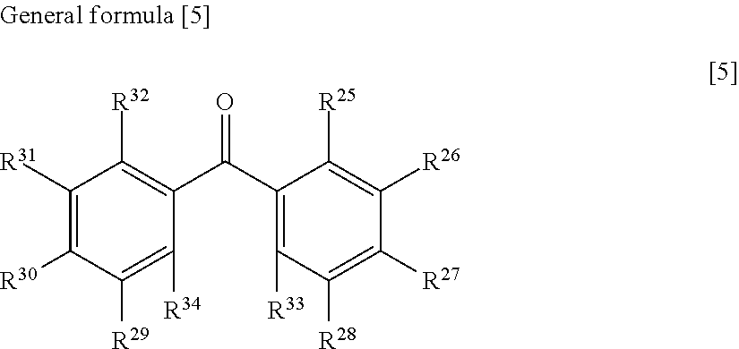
C1([R31])=C([R30])C([R29])=C([R34])C(C(C2=C([R33])C([R28])=C([R27])C([R26])=C2[R25])=O)=C1[R32]
